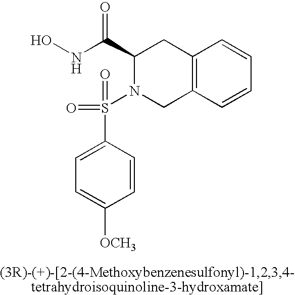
C1(C(NO)=O)N(S(=O)(C2=CC=C([OCH3])C=C2)=O)CC2=C(C1)C=CC=C2
